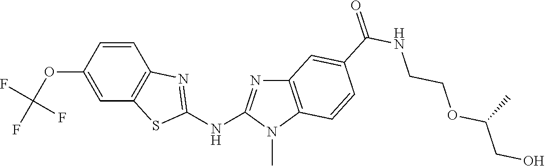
C1(OC(F)(F)F)=CC2=C(C=C1)N=C(NC1=NC3=C(N1C)C=CC(C(NCCOC(CO)C)=O)=C3)S2
